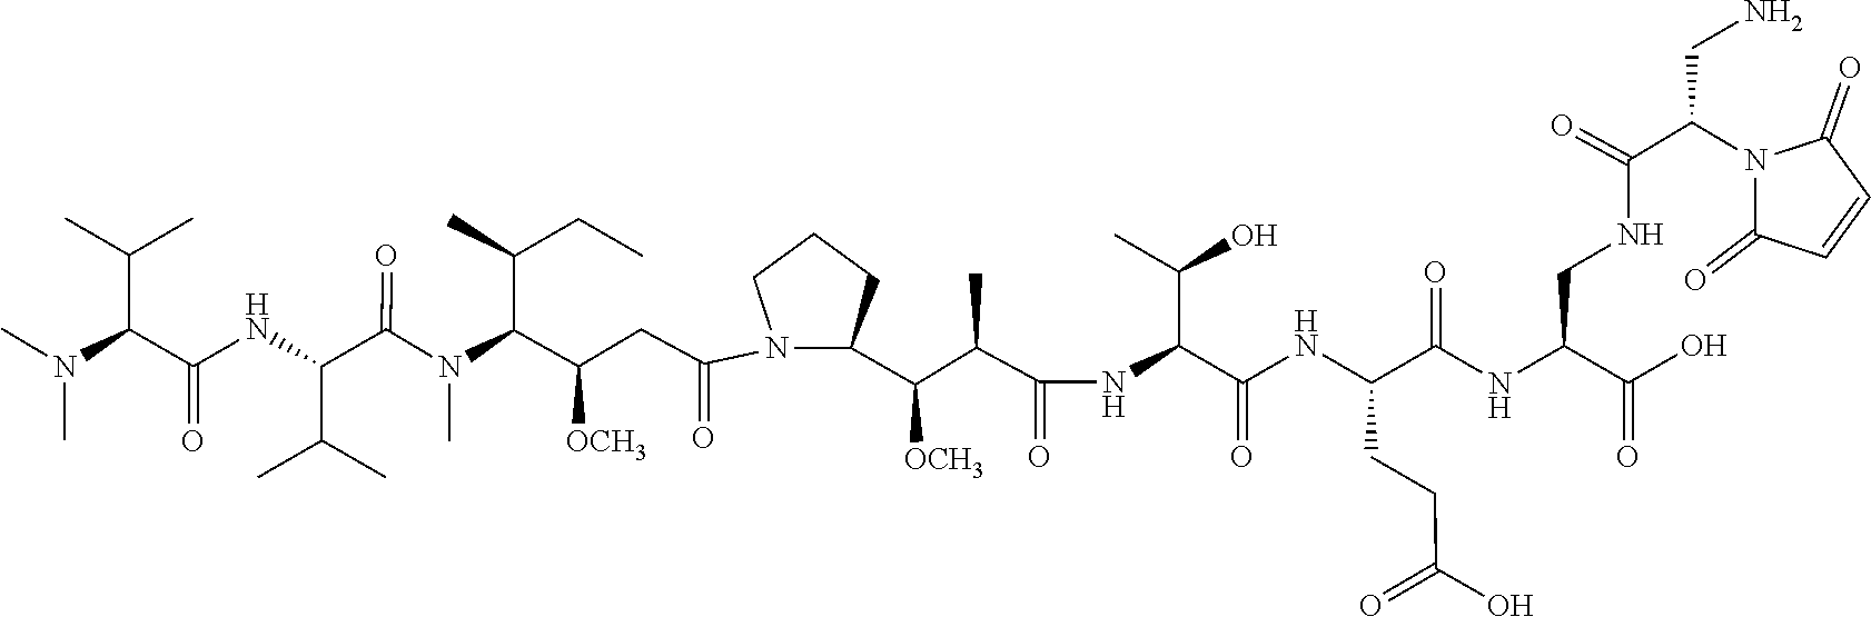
C1(=O)C=CC(=O)N1C(CN)C(NCC(C(=O)O)NC(C(NC(C(NC(C(C(C1N(C(CC(C(N(C)C(C(NC(C(N(C)C)C(C)C)=O)C(C)C)=O)C(C)CC)[OCH3])=O)CCC1)[OCH3])C)=O)C(C)O)=O)CCC(=O)O)=O)=O
